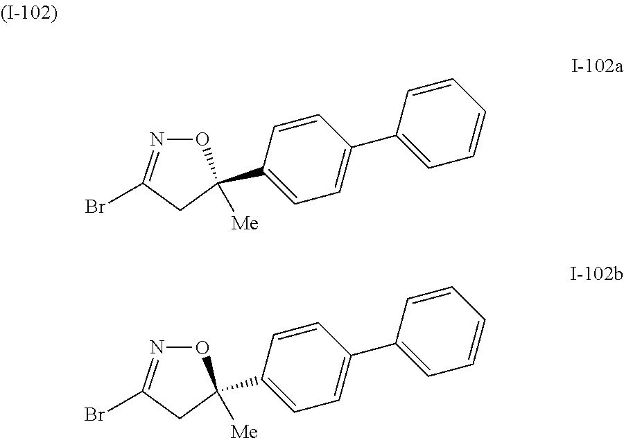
O1N=C(Br)CC1(C1=CC=C(C2=CC=CC=C2)C=C1)[Me].O1N=C(Br)CC1(C1=CC=C(C2=CC=CC=C2)C=C1)[Me]
